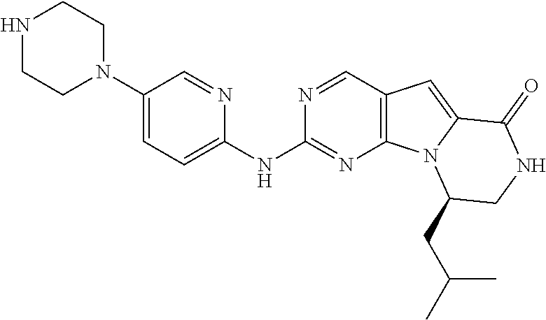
C1=C(N2CCNCC2)C=NC(NC2=NC3=C(C=N2)C=C2N3C(CC(C)C)CNC2=O)=C1
